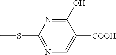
N1=C(SC)N=C(O)C([COOH])=C1
